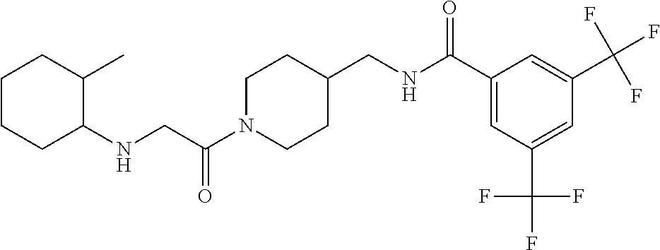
N(CC(N1CCC(CNC(C2=CC(C(F)(F)F)=CC(C(F)(F)F)=C2)=O)CC1)=O)C1C(C)CCCC1
